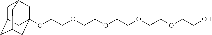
C1C2CC3CC(OCCOCCOCCOCCOCCO)(CC1C3)C2
